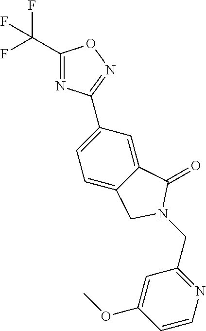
C1(C(F)(F)F)=NC(C2=CC=C3C(=C2)C(=O)N(CC2=NC=CC(OC)=C2)C3)=NO1
